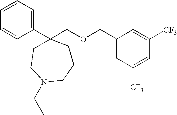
C1=CC=CC=C1C1(COCC2=CC([CF3])=CC([CF3])=C2)CCN(CC)CCC1
